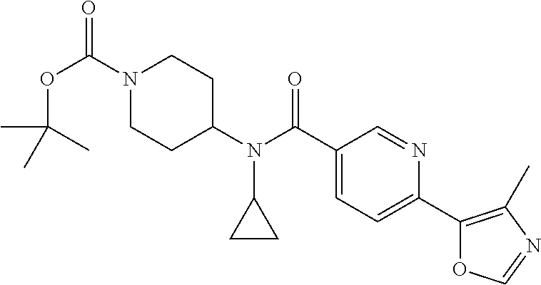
O(C(N1CCC(N(C2CC2)C(C2=CC=C(C3=C(C)N=CO3)N=C2)=O)CC1)=O)C(C)(C)C
